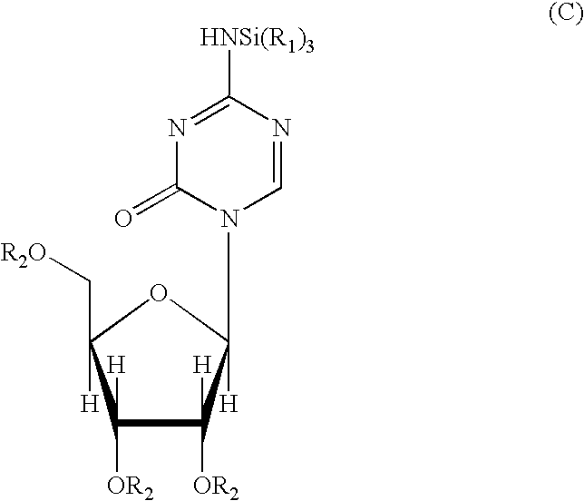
C1([OR2])([H])C([OR2])([H])C(N2C=NC([HNSi(R1)3])=NC2=O)([H])OC1(C[R2O])[H]
